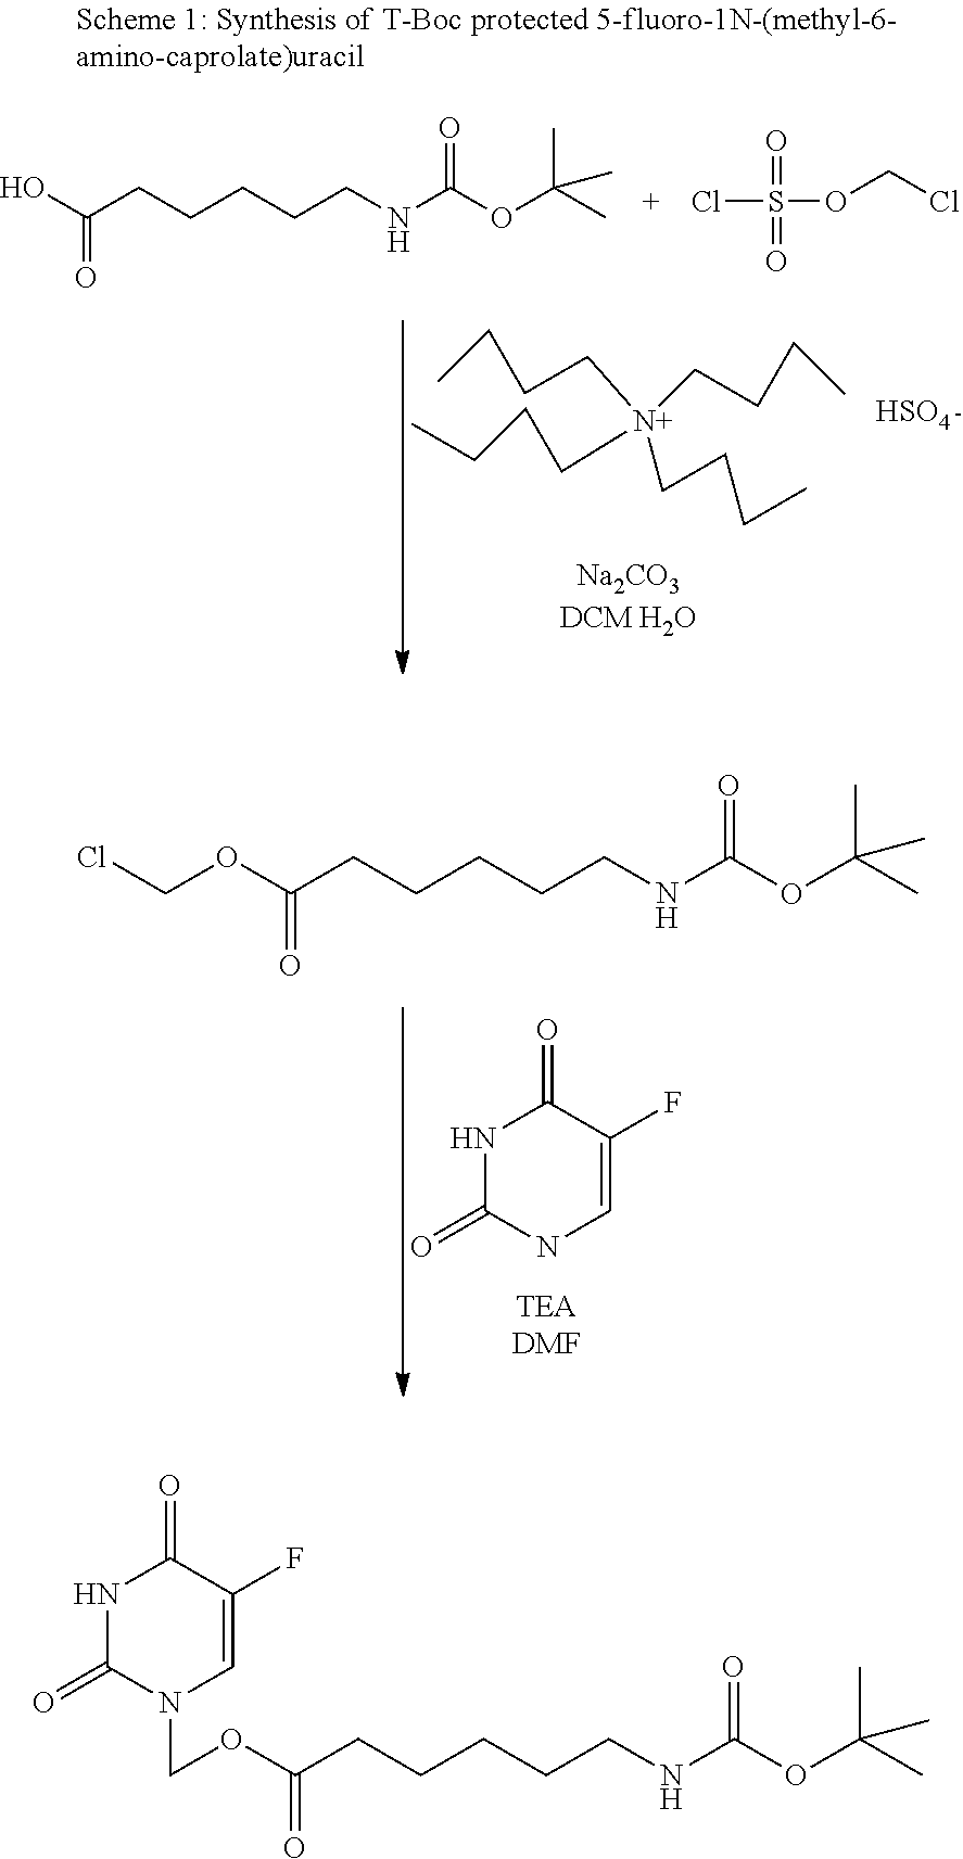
OC(CCCCCNC(OC(C)(C)C)=O)=O.[HSO4].CCCC[N+](CCCC)(CCCC)CCCC.O(CCl)S(=O)(Cl)=O.N1C=C(F)C(=O)NC1=O.O(C(CCCCCNC(OC(C)(C)C)=O)=O)CCl.O(C(CCCCCNC(OC(C)(C)C)=O)=O)CN1C=C(F)C(=O)NC1=O
